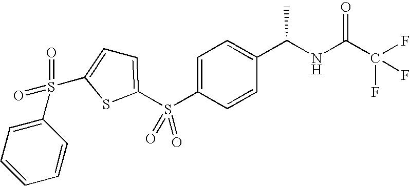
C1=C(S(C2=CC=C(C(NC(C(F)(F)F)=O)C)C=C2)(=O)=O)SC(S(=O)(=O)C2=CC=CC=C2)=C1
